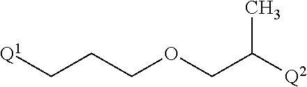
[Q1]CCCOCC(C)[Q2]
